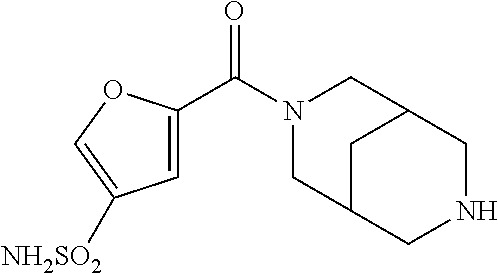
C1=C(C(N2CC3CC(C2)CNC3)=O)OC=C1[NH2SO2]
